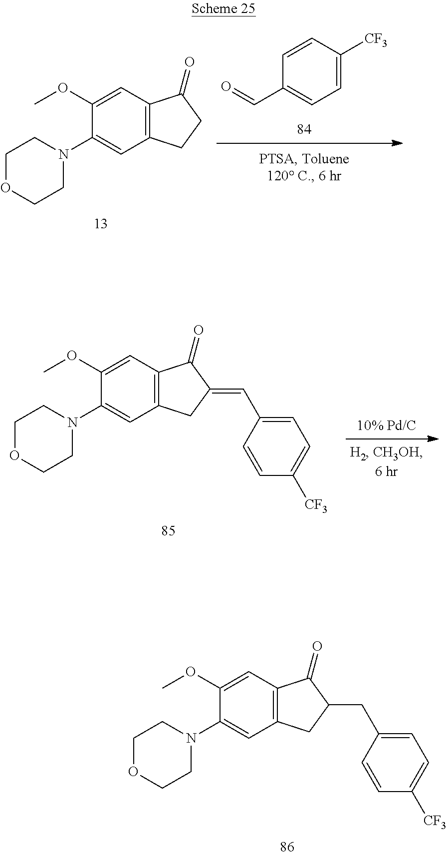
C1=CC([CF3])=CC=C1C=O.C12=C(CCC1=O)C=C(N1CCOCC1)C(OC)=C2.C1=C(C=C2CC3=C(C2=O)C=C(OC)C(N2CCOCC2)=C3)C=CC([CF3])=C1.C1=C(CC2CC3=C(C2=O)C=C(OC)C(N2CCOCC2)=C3)C=CC([CF3])=C1
